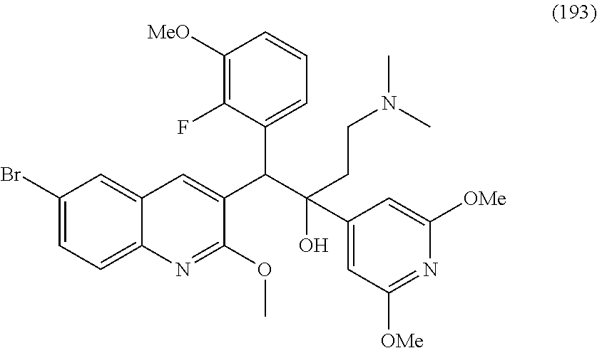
C1(Br)=CC=C2C(=C1)C=C(C(C1=CC=CC([MeO])=C1F)C(O)(CCN(C)C)C1=CC([OMe])=NC([OMe])=C1)C(OC)=N2
